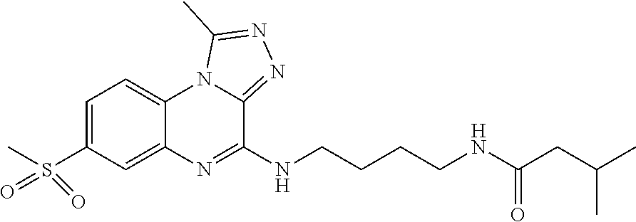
C1=C(S(C)(=O)=O)C=C2C(=C1)N1C(=NN=C1C)C(NCCCCNC(=O)CC(C)C)=N2
